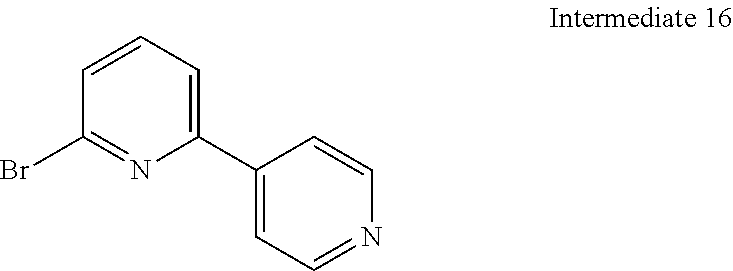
C1(C2=CC=CC(Br)=N2)=CC=NC=C1
